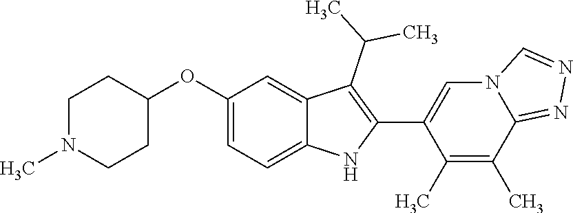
C1(OC2=CC=C3C(=C2)C(C(C)C)=C(C2=CN4C(=NN=C4)C(C)=C2C)N3)CCN(C)CC1
